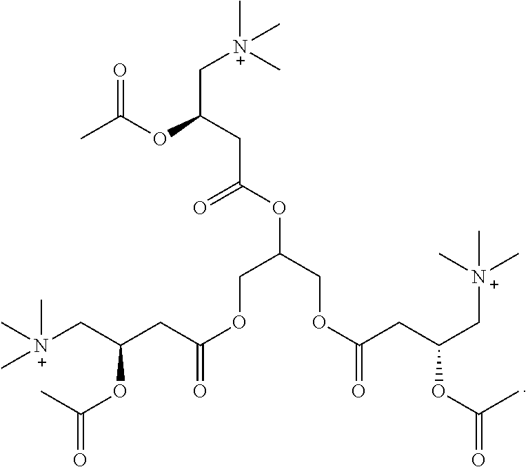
C(C(CC(=O)OC(COC(CC(C[N+](C)(C)C)OC(C)=O)=O)COC(CC(C[N+](C)(C)C)OC(C)=O)=O)OC(=O)C)[N+](C)(C)C
